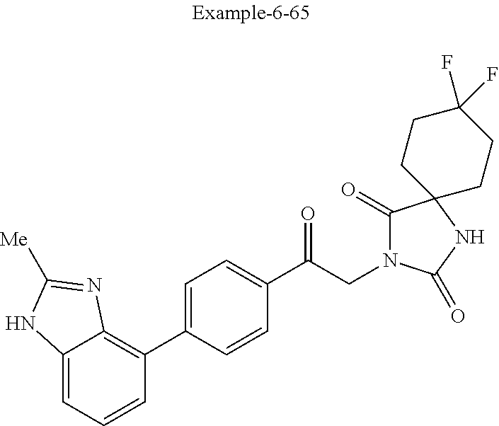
C1(C2=C3C(=CC=C2)NC([Me])=N3)=CC=C(C(CN2C(=O)C3(NC2=O)CCC(F)(F)CC3)=O)C=C1
